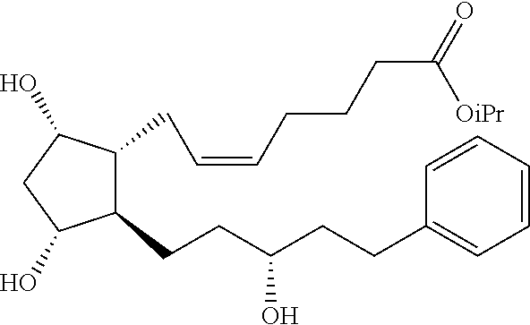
C1(CCC(CCC2=CC=CC=C2)O)C(CC=CCCCC(=O)[OiPr])C(O)CC1O
